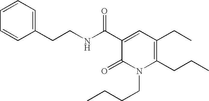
C1(CCNC(C2=CC(CC)=C(CCC)N(CCCC)C2=O)=O)=CC=CC=C1
